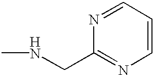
N1=CC=CN=C1CNC
